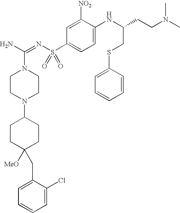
NC(=NS(C1=CC=C(NC(CSC2=CC=CC=C2)CCN(C)C)C([NO2])=C1)(=O)=O)N1CCN(C2CCC([MeO])(CC3=CC=CC=C3Cl)CC2)CC1
